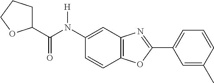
C12=C(OC(C3=CC=CC(C)=C3)=N1)C=CC(N(C(=O)C1CCCO1)[H])=C2
